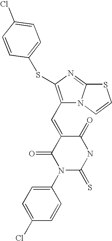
C1(N2C(=S)NC(=O)C(=CC3=C(SC4=CC=C(Cl)C=C4)N=C4N3C=CS4)C2=O)=CC=C(Cl)C=C1
